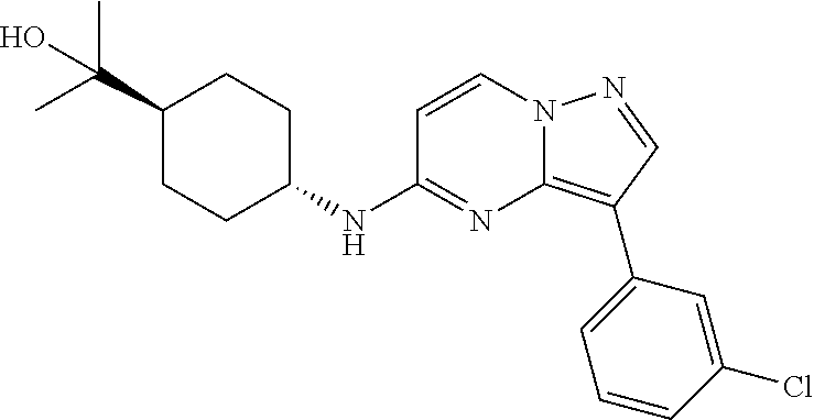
C1CC(C(C)(C)O)CCC1NC1=NC2=C(C3=CC=CC(Cl)=C3)C=NN2C=C1
